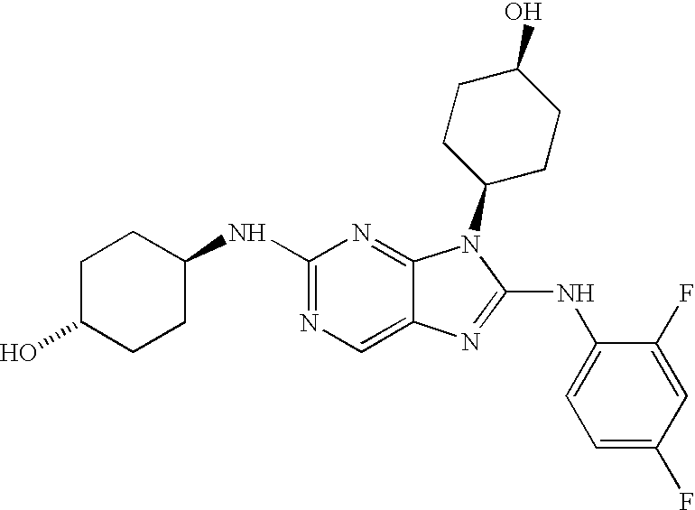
N1=C(NC2CCC(O)CC2)N=C2C(=C1)N=C(NC1=CC=C(F)C=C1F)N2C1CCC(O)CC1
